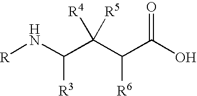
[R]NC(C(C(C(O)=O)[R6])([R4])[R5])[R3]
